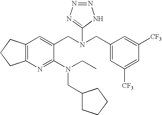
C12=C(C=C(CN(CC3=CC([CF3])=CC([CF3])=C3)C3=NN=NN3)C(N(CC)CC3CCCC3)=N1)CCC2
